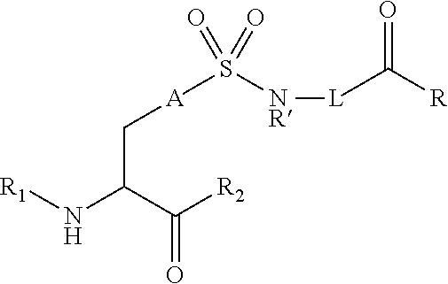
O=S([NR][L]C([R])=O)([A]CC(N[R1])C([R2])=O)=O
